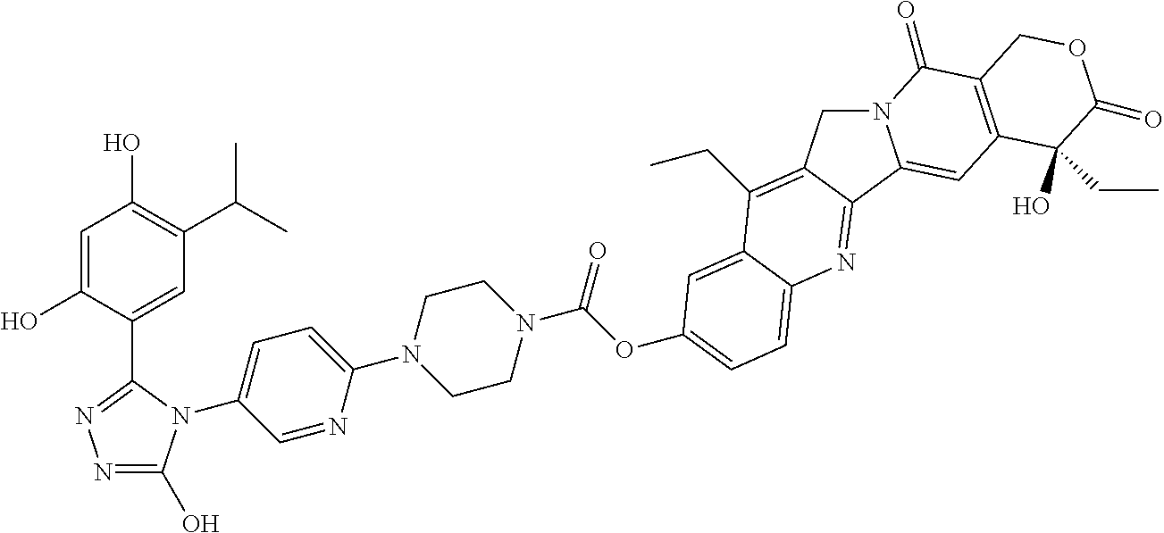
N12CC3=C(CC)C4=CC(OC(N5CCN(C6=CC=C(N7C(O)=NN=C7C7=CC(C(C)C)=C(O)C=C7O)C=N6)CC5)=O)=CC=C4N=C3C1=CC1=C(C2=O)COC(=O)C1(CC)O
